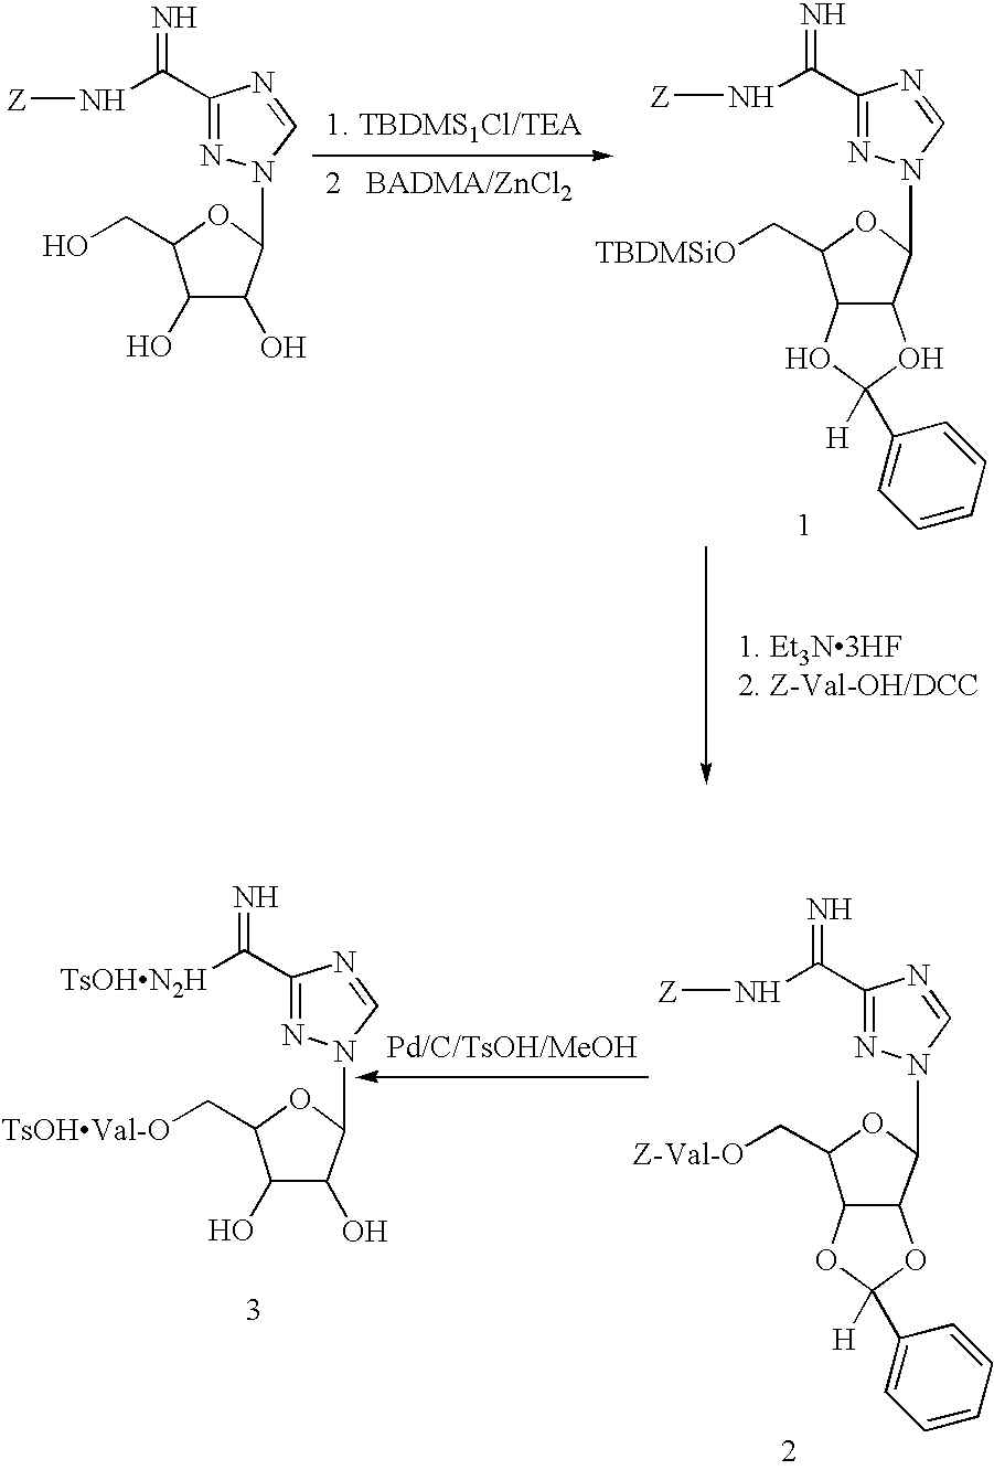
C1(C(N[Z])=N)=NN(C2OC(CO)C(O)C2O)C=N1.C1(C(N[Z])=N)=NN(C2OC(C[TBDMSiO])C3C2OC([H])(C2=CC=CC=C2)O3)C=N1.C1(C([TsOHN2H])=N)=NN(C2OC(C[TsOHVal-O])C(O)C2O)C=N1.C1(C(N[Z])=N)=NN(C2OC(C[Z-Val-O])C3C2OC([H])(C2=CC=CC=C2)O3)C=N1
